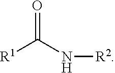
[R1]C(N[R2])=O
